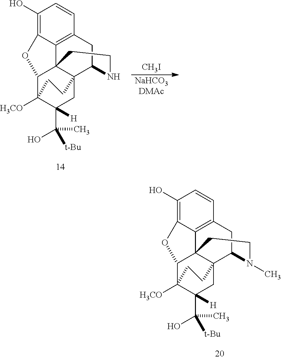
C1(O)=C2C3=C(C=C1)CC1NCCC34C(O2)C2([H3CO])C(C(C)([t-Bu])O)([H])CC14CC2.[CH3I].[NaHCO3DMAc].C1(O)=C2C3=C(C=C1)CC1N(C)CCC34C(O2)C2([H3CO])C(C(C)([t-Bu])O)([H])CC14CC2
